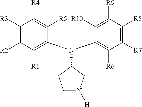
C1([R3])=C([R2])C([R1])=C(N(C2=C([R6])C([R7])=C([R8])C([R9])=C2[R10])C2CCN([H])C2)C([R5])=C1[R4]
